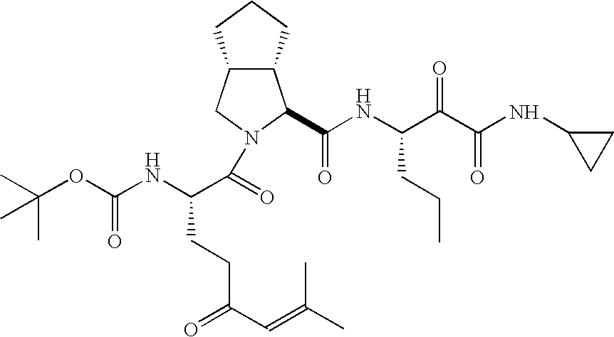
O=C(C(NC(OC(C)(C)C)=O)CCC(C=C(C)C)=O)N1CC2C(CCC2)C1C(NC(C(C(NC1CC1)=O)=O)CCC)=O
